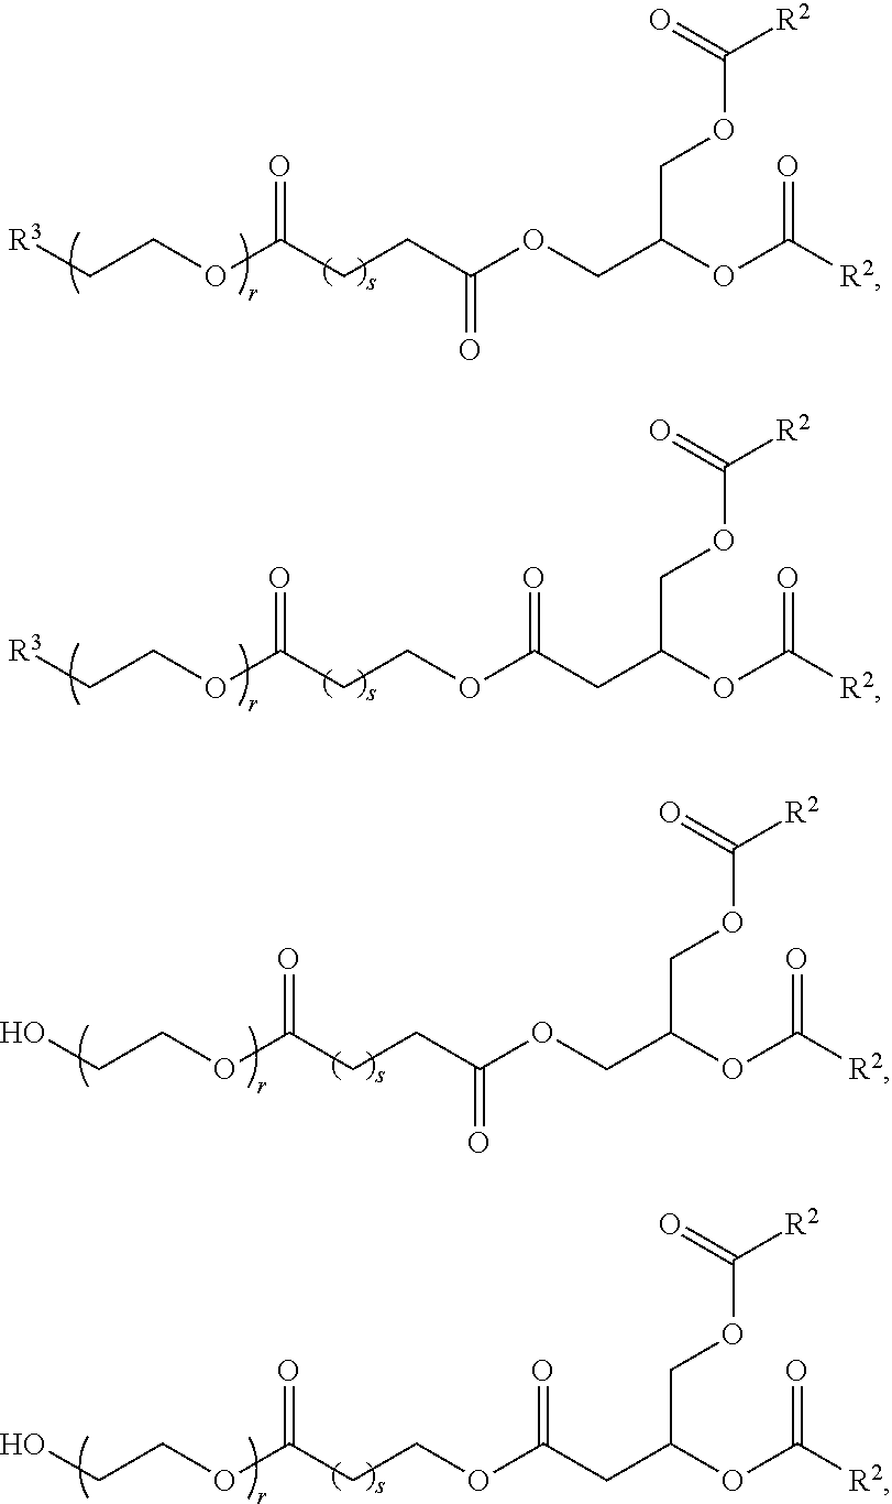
C(C(OCC(OC([R2])=O)COC([R2])=O)=O)CC(OCC[R3])=O.C(OC(CC(OC([R2])=O)COC([R2])=O)=O)CC(OCC[R3])=O.C(C(OCC(OC([R2])=O)COC([R2])=O)=O)CC(OCCO)=O.C(OC(CC(OC([R2])=O)COC([R2])=O)=O)CC(OCCO)=O
